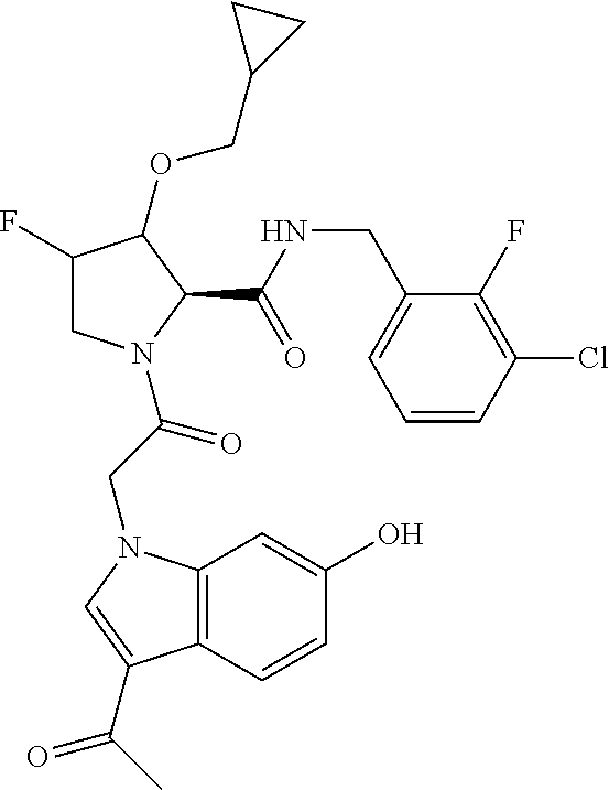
C1(F)CN(C(CN2C3=C(C=CC(O)=C3)C(C(C)=O)=C2)=O)C(C(NCC2=CC=CC(Cl)=C2F)=O)C1OCC1CC1
